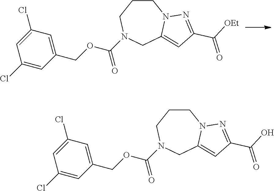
C1CCN(C(OCC2=CC(Cl)=CC(Cl)=C2)=O)CC2=CC(C([OEt])=O)=NN12.C1CCN(C(OCC2=CC(Cl)=CC(Cl)=C2)=O)CC2=CC(C(O)=O)=NN12
